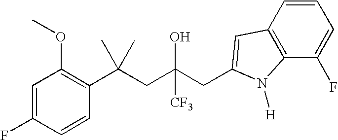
C1=CC(C(CC(CC2=CC3=C(C(F)=CC=C3)N2[H])(O)[CF3])(C)C)=C(OC)C=C1F
